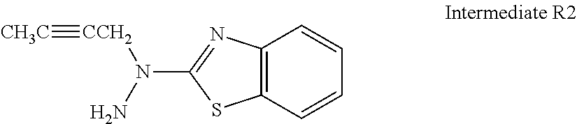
NN(C1=NC2=C(S1)C=CC=C2)[CCH2]#[CH3C]
